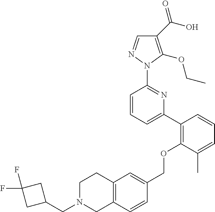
C1(C(O)=O)=C(OCC)N(C2=NC(C3=C(OCC4=CC5=C(C=C4)CN(CC4CC(F)(F)C4)CC5)C(C)=CC=C3)=CC=C2)N=C1
